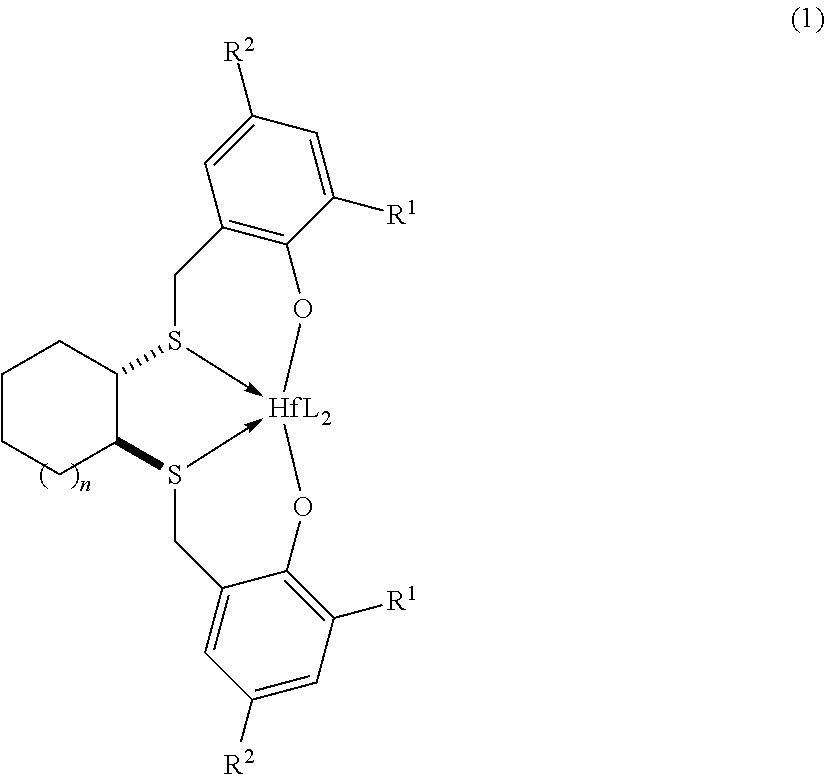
C1CCC2C(C1)S1->[HfL2]3(-S2CC2=CC([R2])=CC([R1])=C2O3)OC2=C(C1)C=C([R2])C=C2[R1]
